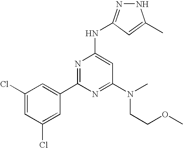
N1N=C(NC2=CC(N(CCOC)C)=NC(C3=CC(Cl)=CC(Cl)=C3)=N2)C=C1C
